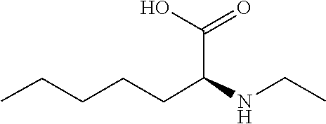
N(CC)C(CCCCC)C(O)=O
